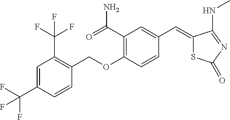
C(C1=C(OCC2=C(C(F)(F)F)C=C(C(F)(F)F)C=C2)C=CC(C=C2SC(=O)N=C2NC)=C1)(N)=O
